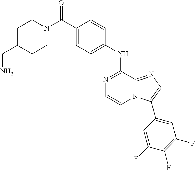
N1=C(NC2=CC=C(C(N3CCC(CN)CC3)=O)C(C)=C2)C2=NC=C(C3=CC(F)=C(F)C(F)=C3)N2C=C1
